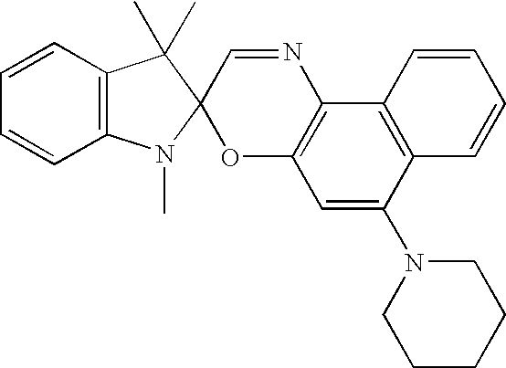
C1=CC2=C(C=C1)N(C)C1(C2(C)C)OC2=C(N=C1)C1=C(C(N3CCCCC3)=C2)C=CC=C1
